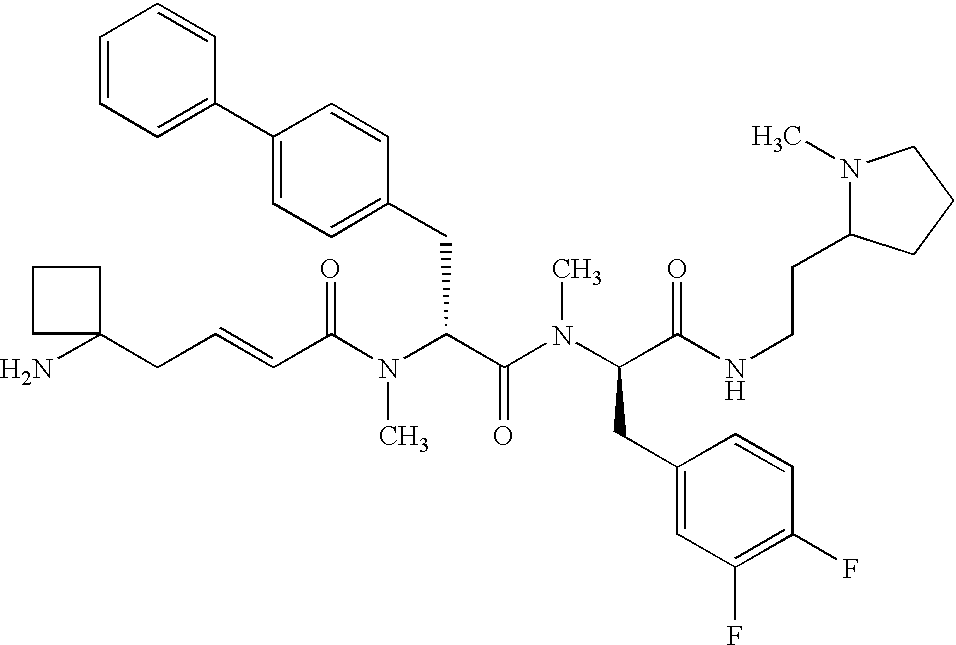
C(C(N(C(C(N(C(C(NCCC1N(C)CCC1)=O)CC1=CC(F)=C(F)C=C1)C)=O)CC1=CC=C(C2=CC=CC=C2)C=C1)C)=O)=CCC1(N)CCC1
